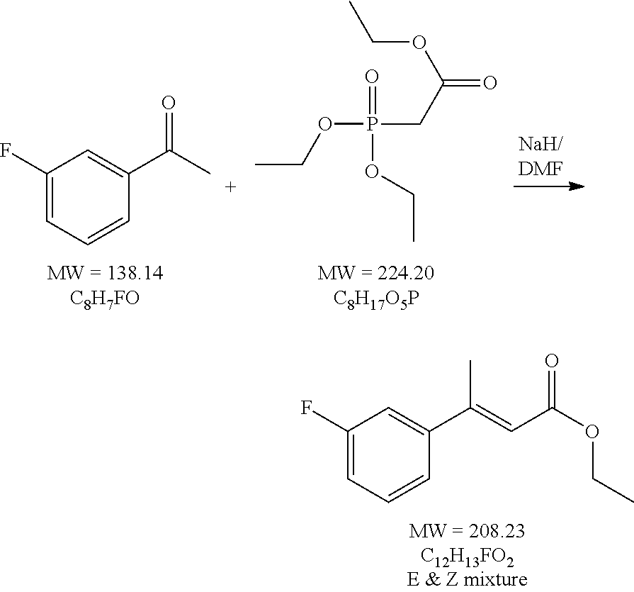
C1(F)=CC=CC(C(C)=O)=C1.CCOP(CC(OCC)=O)(OCC)=O.C1(F)=CC=CC(C(=CC(OCC)=O)C)=C1
